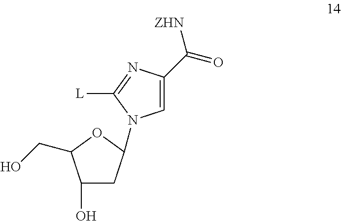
C1(O)CC(N2C=C(C(=O)[ZHN])N=C2[L])OC1CO
